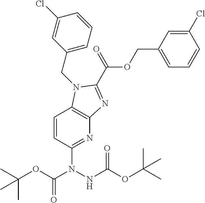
C12=C(N(CC3=CC=CC(Cl)=C3)C(C(=O)OCC3=CC=CC(Cl)=C3)=N1)C=CC(N(C(OC(C)(C)C)=O)NC(OC(C)(C)C)=O)=N2
